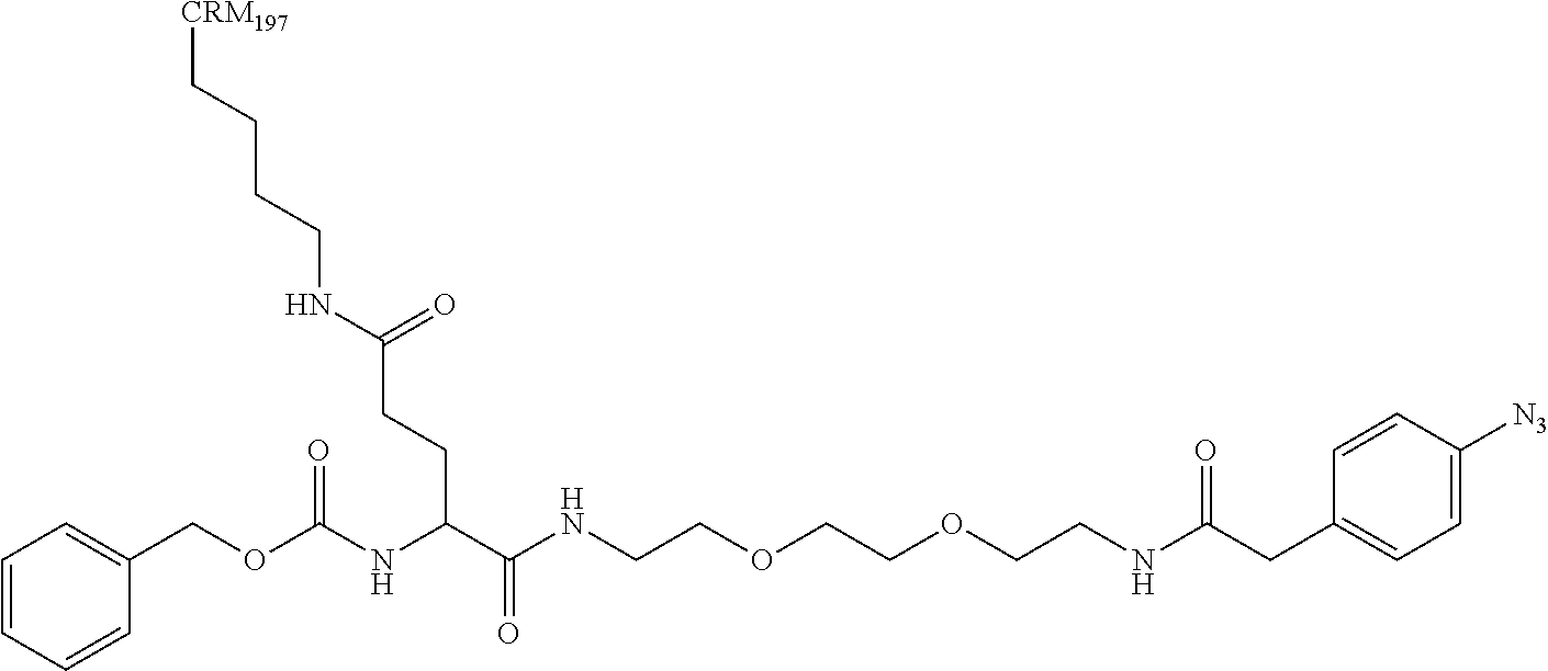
C1=CC=CC(COC(NC(C(NCCOCCOCCNC(CC2=CC=C([N3])C=C2)=O)=O)CCC(NCCCC[CRM197])=O)=O)=C1
